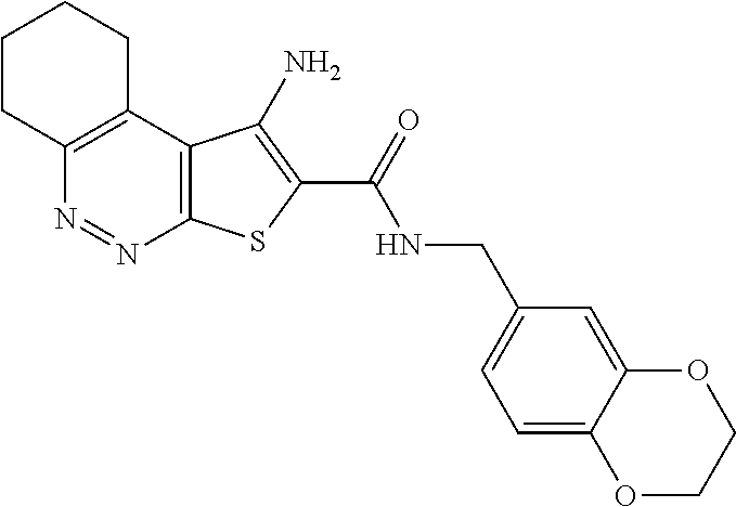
C12=C(C3=C(N=N1)SC(C(=O)NCC1=CC=C4C(=C1)OCCO4)=C3N)CCCC2
